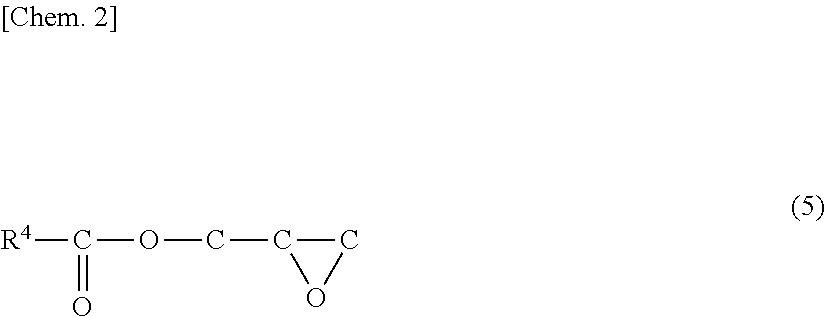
C1C(COC([R4])=O)O1
